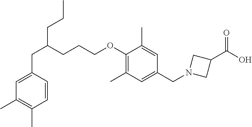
C(C1=CC(C)=C(C)C=C1)C(CCCOC1=C(C)C=C(CN2CC(C(O)=O)C2)C=C1C)CCC
